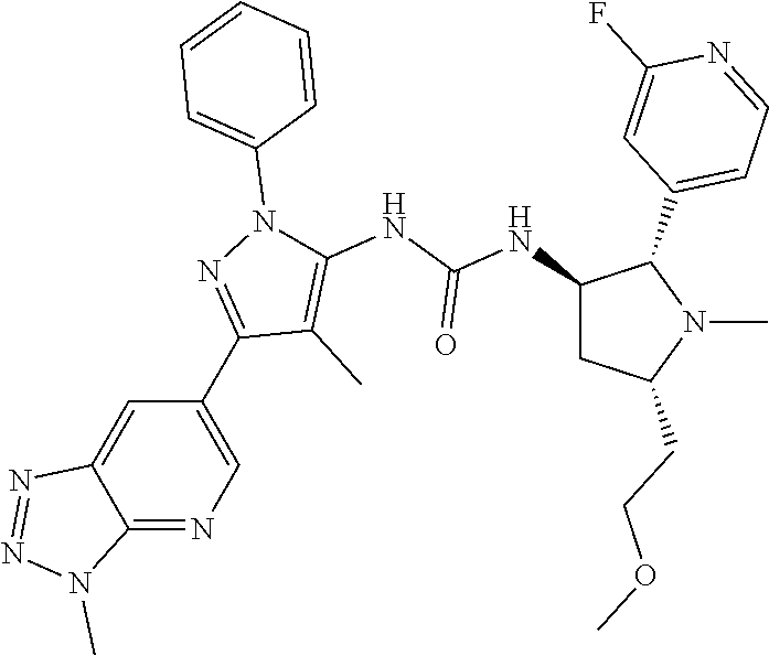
C1(C2=NN(C3=CC=CC=C3)C(NC(NC3CC(CCOC)N(C)C3C3=CC=NC(F)=C3)=O)=C2C)=CN=C2C(=C1)N=NN2C
